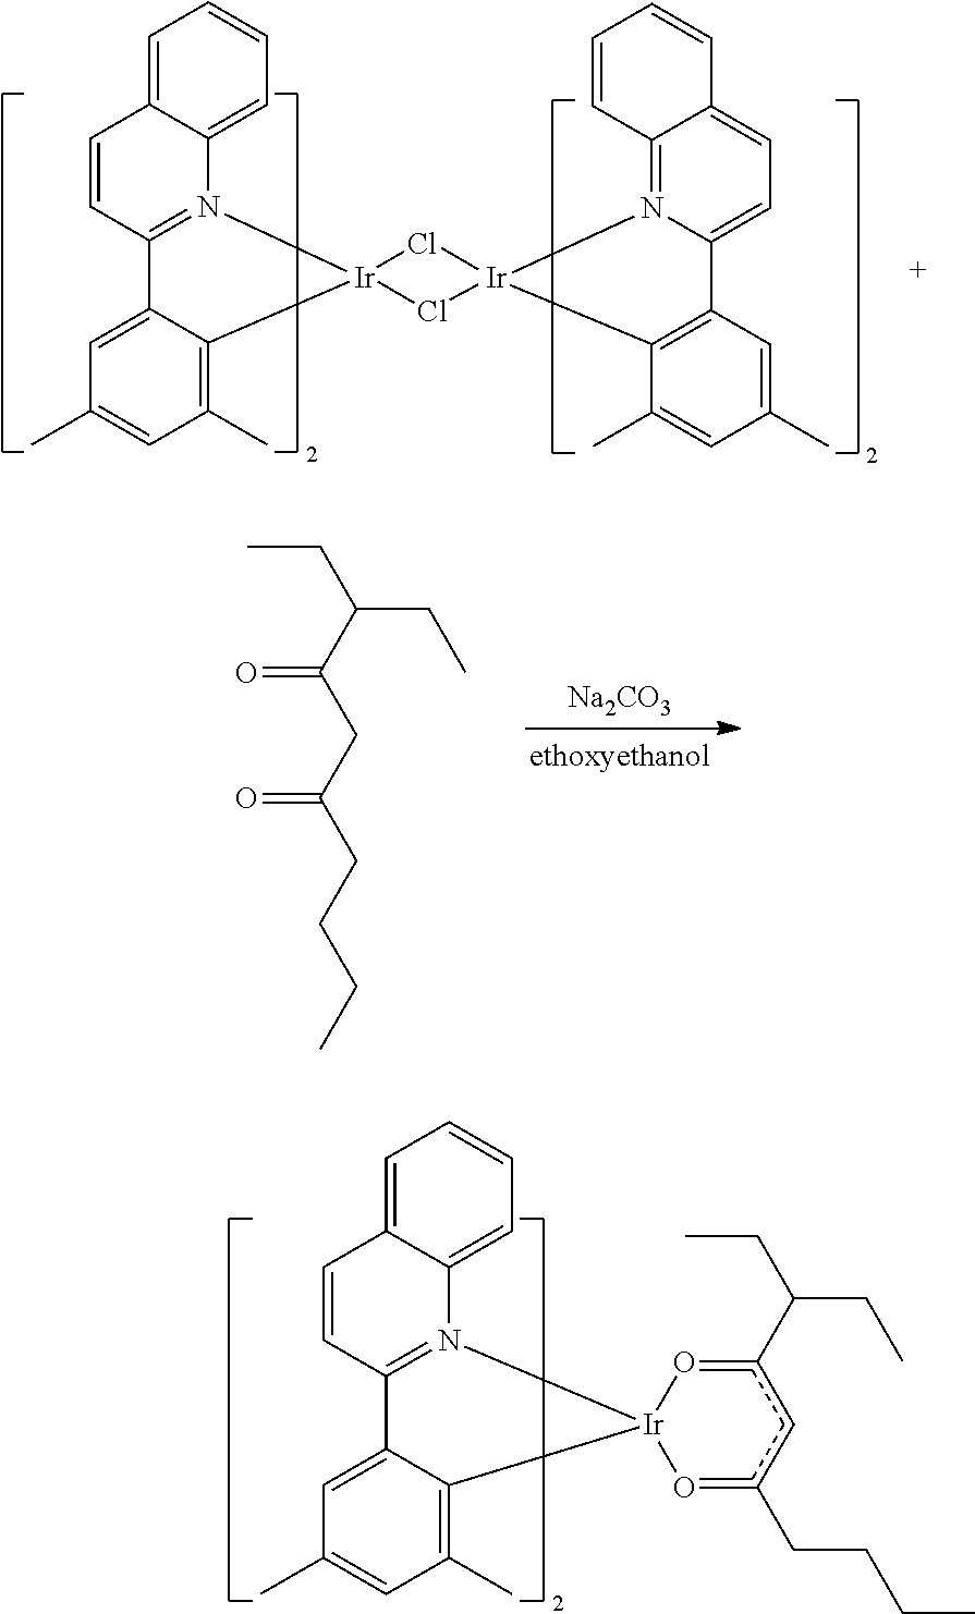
[Na2CO3].CCC(CC)C(CC(CCCC)=O)=O.C1=C2C(=CC=C1)N1=C(C=C2)C2=CC(C)=CC(C)=C2[Ir]12O=c(CCCC)cc(C(CC)CC)=O2.C12=CC=CC=C1N1=C(C=C2)C2=CC(C)=CC(C)=C2[Ir]12Cl[Ir]1(Cl2)N2=C3C(=CC=C2C2=C1C(C)=CC(C)=C2)C=CC=C3
